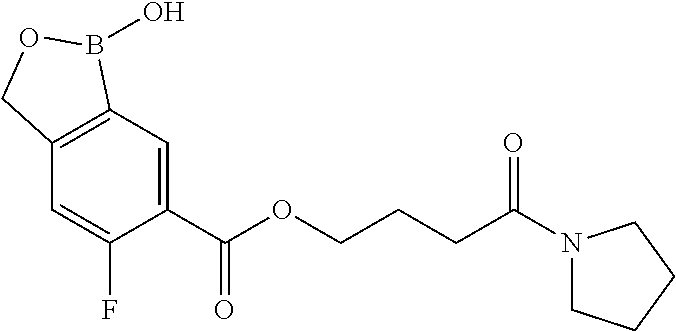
C1=C(C(OCCCC(=O)N2CCCC2)=O)C(F)=CC2=C1B(O)OC2
